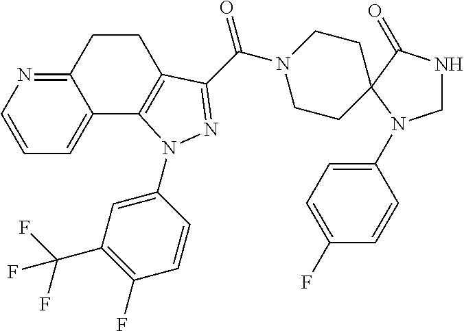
C1=CN=C2C(=C1)C1=C(CC2)C(C(N2CCC3(CC2)C(=O)NCN3C2=CC=C(F)C=C2)=O)=NN1C1=CC(C(F)(F)F)=C(F)C=C1
